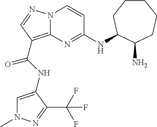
C1=C(NC(=O)C2=C3N(N=C2)C=CC(NC2CCCCCC2N)=N3)C(C(F)(F)F)=NN1C
